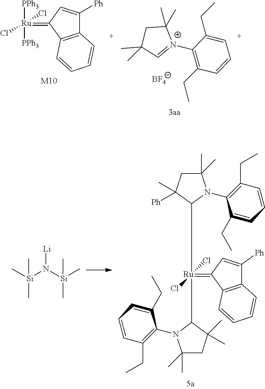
C1=CC(CC)=C([N+]2=CC(C)(C)CC2(C)C)C(CC)=C1.[BF4].[PPh3][Ru]([PPh3])(Cl)(Cl)=C1C2=C(C([Ph])=C1)C=CC=C2.[M10].C[Si](N([Si](C)(C)C)[Li])(C)C.[Ru](C1N(C2=C(CC)C=CC=C2CC)C(C)(C)CC1(C)[Ph])(Cl)(Cl)(=C1C2=C(C([Ph])=C1)C=CC=C2)C1N(C2=C(CC)C=CC=C2CC)C(C)(C)CC1(C)C
